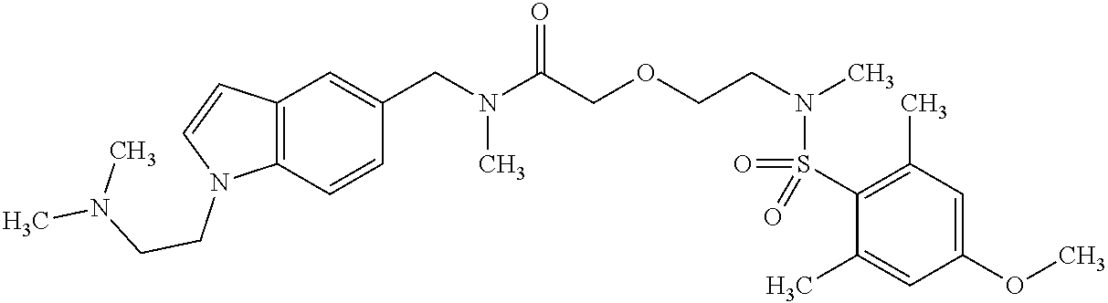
C(N(C(COCCN(C)S(=O)(C1=C(C)C=C(OC)C=C1C)=O)=O)C)C1=CC2=C(C=C1)N(CCN(C)C)C=C2
